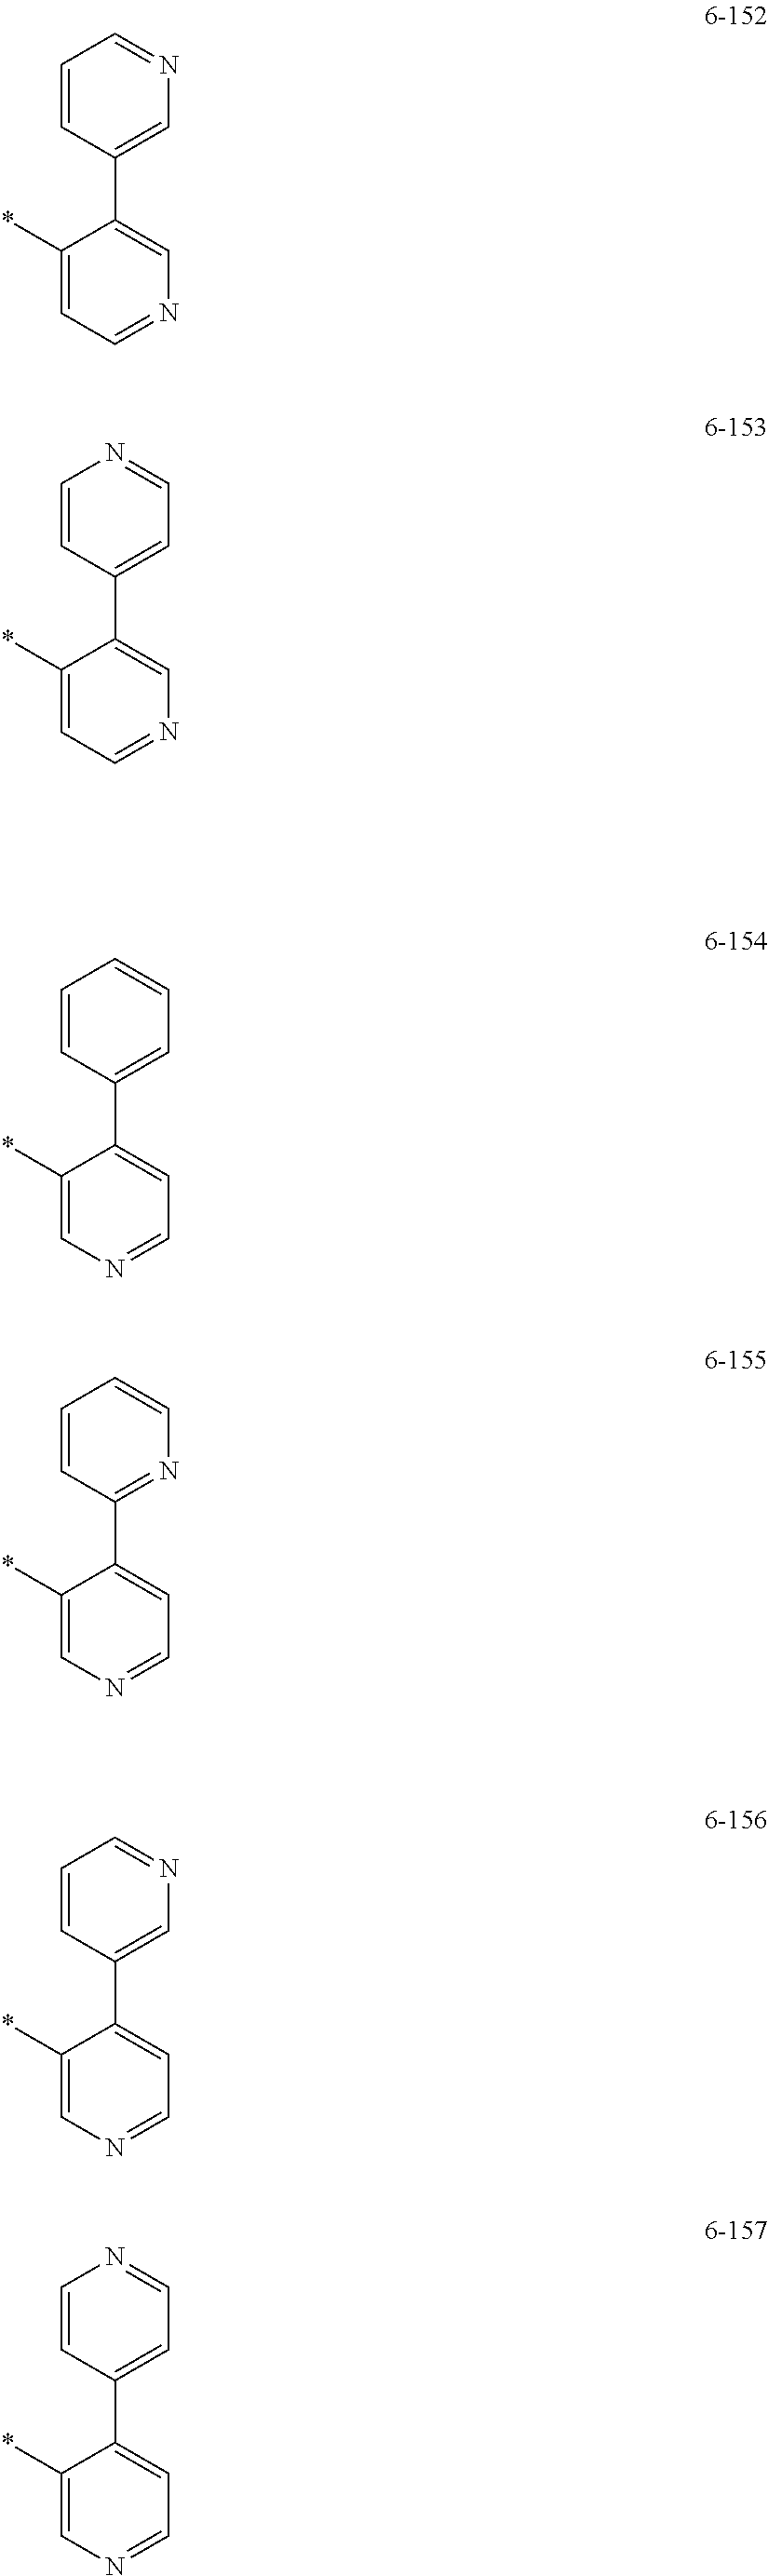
C1(*)=CC=NC=C1C1=CN=CC=C1.C1(*)=CC=NC=C1C1=CC=NC=C1.C1(*)=CN=CC=C1C1=CC=CC=C1.C1(*)=CN=CC=C1C1=NC=CC=C1.C1(*)=CN=CC=C1C1=CN=CC=C1.C1(*)=CN=CC=C1C1=CC=NC=C1
